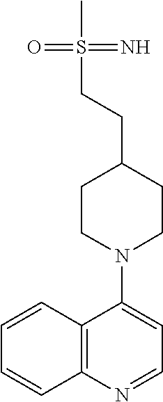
C1=CC2=C(C=C1)N=CC=C2N1CCC(CCS(C)(=N)=O)CC1
